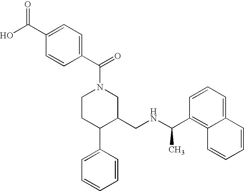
C1CC(C2=CC=CC=C2)C(CNC(C)C2=C3C(=CC=C2)C=CC=C3)CN1C(=O)C1=CC=C(C(O)=O)C=C1
